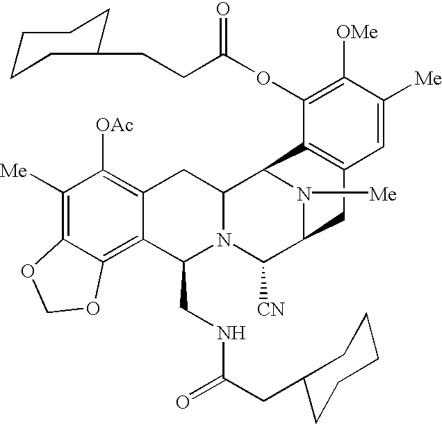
C1([Me])=C2C(=C3C(=C1[OAc])CC1N(C3CNC(CC3CCCCC3)=O)C([CN])C3N([Me])C1C1=C(C3)C=C([Me])C([OMe])=C1OC(CCC1CCCCC1)=O)OCO2
